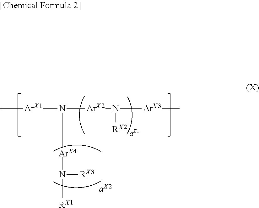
[ArX1](C)N([ArX2]N([RX2])[ArX3]C)[ArX4]N([RX3])[RX1]
